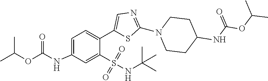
C1=C(NC(=O)OC(C)C)C=C(S(=O)(=O)NC(C)(C)C)C(C2=CN=C(N3CCC(NC(OC(C)C)=O)CC3)S2)=C1
